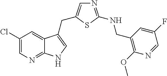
C1(Cl)=CN=C2C(=C1)C(CC1=CN=C(NCC3=C(OC)N=CC(F)=C3)S1)=CN2
